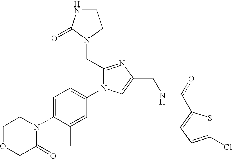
C1OCC(=O)N(C2=CC=C(N3C=C(CNC(=O)C4=CC=C(Cl)S4)N=C3CN3C(=O)NCC3)C=C2C)C1
